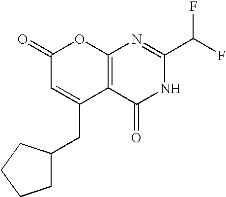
C1(=O)C=C(CC2CCCC2)C2=C(O1)N=C(C(F)F)NC2=O
